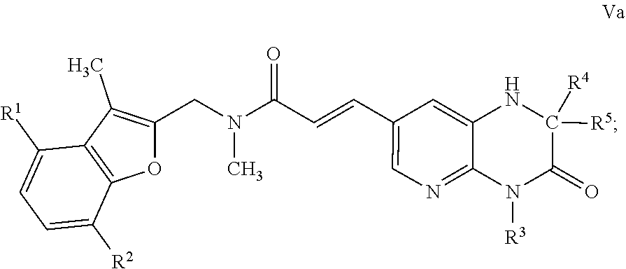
C1(C=CC(N(C)CC2=C(C)C3=C(O2)C([R2])=CC=C3[R1])=O)=CN=C2C(=C1)NC([R5])([R4])C(=O)N2[R3]
